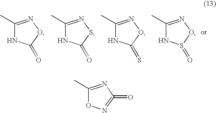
C1(C)=NOC(=O)N1.C1(C)=NSC(=O)N1.C1(C)=NOC(=S)N1.C1(C)=NOS(=O)N1.C1(C)=NC(=O)=NO1
